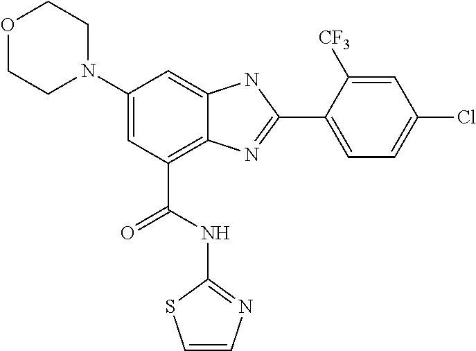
C1(N2CCOCC2)=CC(C(NC2=NC=CS2)=O)=C2C(=C1)NC(C1=CC=C(Cl)C=C1[CF3])=N2
